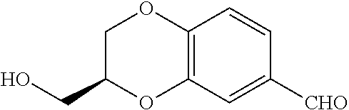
C12=C(C=C([CHO])C=C1)OC(CO)CO2
